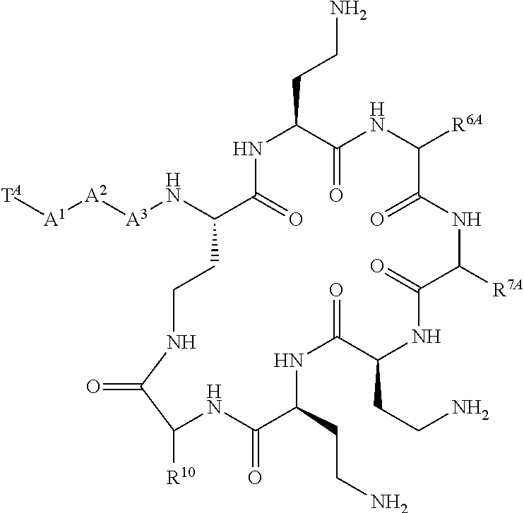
C1(N[A3][A2][A1][TA])C(=O)NC(CCN)C(=O)NC([R6A])C(=O)NC([R7A])C(=O)NC(CCN)C(=O)NC(CCN)C(=O)NC([R10])C(=O)NCC1
